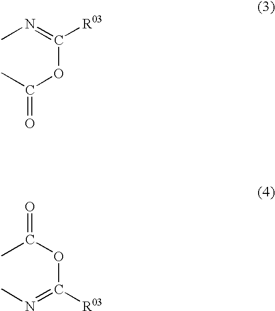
C(=NC)(OC(C)=O)[R03].C(=NC)(OC(C)=O)[R03]
